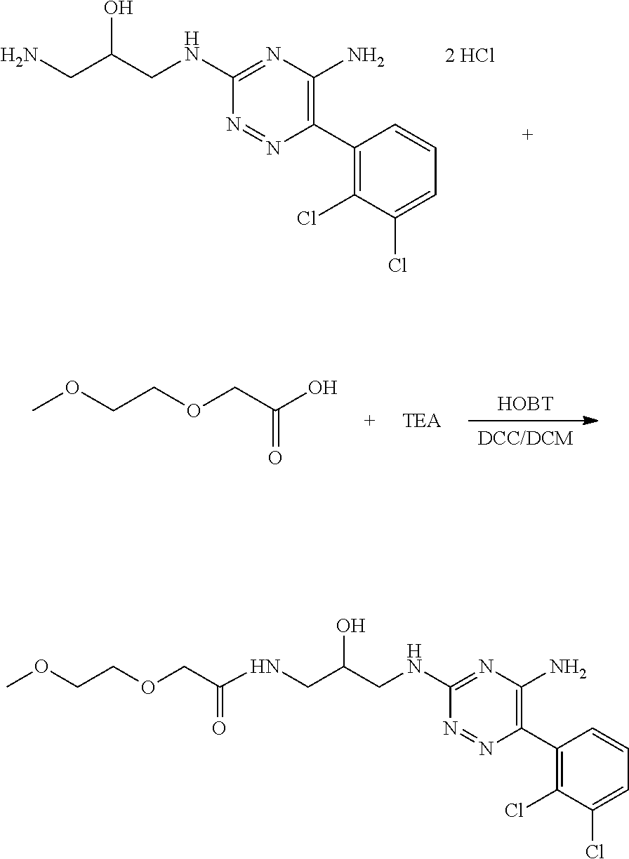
C1(C2=C(N)N=C(NCC(CN)O)N=N2)=C(Cl)C(Cl)=CC=C1.[HOBT].[DCC/DCM].COCCOCC(O)=O.C1(C2=C(N)N=C(NCC(CNC(=O)COCCOC)O)N=N2)=C(Cl)C(Cl)=CC=C1
